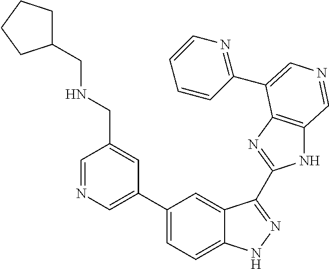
C1(C2=CN=CC(CNCC3CCCC3)=C2)=CC=C2C(=C1)C(C1=NC3=C(N1)C=NC=C3C1=NC=CC=C1)=NN2
